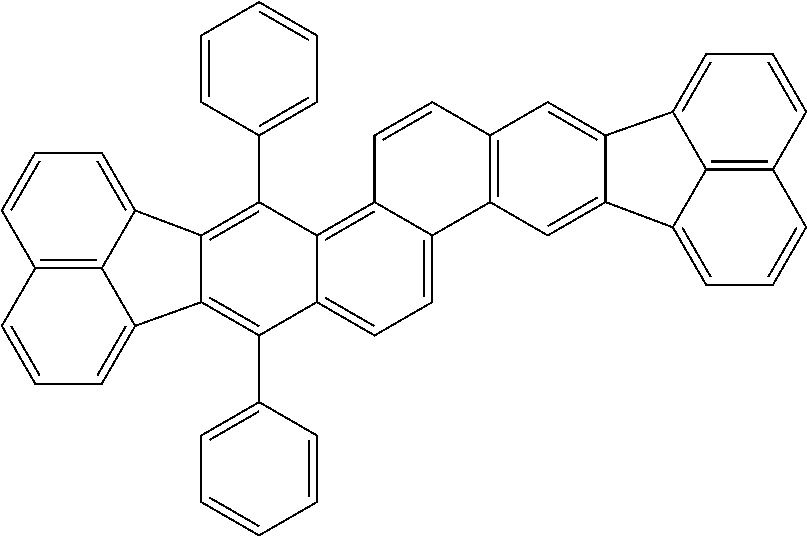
C1=CC=C2C3=C1C=CC=C3C1=C(C3=CC=CC=C3)C3=C4C(=CC=C3C(C3=CC=CC=C3)=C21)C1=C(C=C4)C=C2C(=C1)C1=CC=CC3=C1C2=CC=C3
